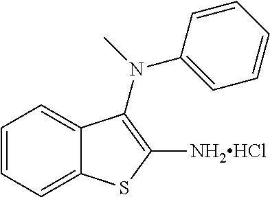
C1=CC=C2C(=C1)SC([NH2HCl])=C2N(C1=CC=CC=C1)C
